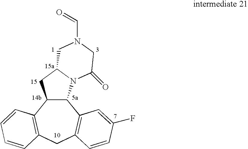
C12C(C3=C(CC4=C1C=C(F)C=C4)C=CC=C3)CC1N2C(=O)CN(C=O)C1
